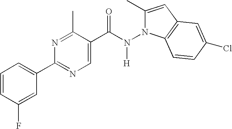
C1=CC(F)=CC(C2=NC=C(C(N(N3C(C)=CC4=C3C=CC(Cl)=C4)[H])=O)C(C)=N2)=C1
